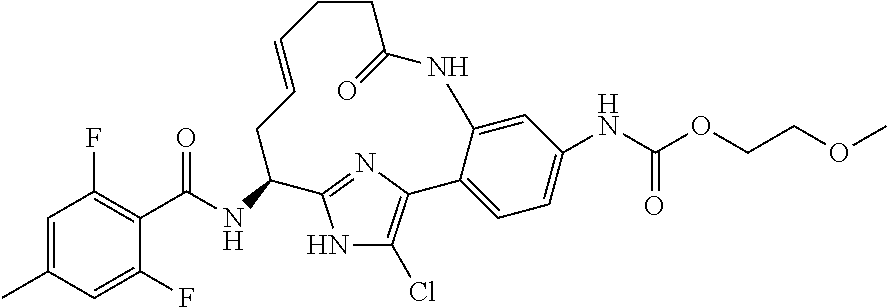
C1=C(C)C=C(F)C(C(NC2CC=CCCC(=O)NC3=CC(NC(=O)OCCOC)=CC=C3C3=C(Cl)NC2=N3)=O)=C1F
